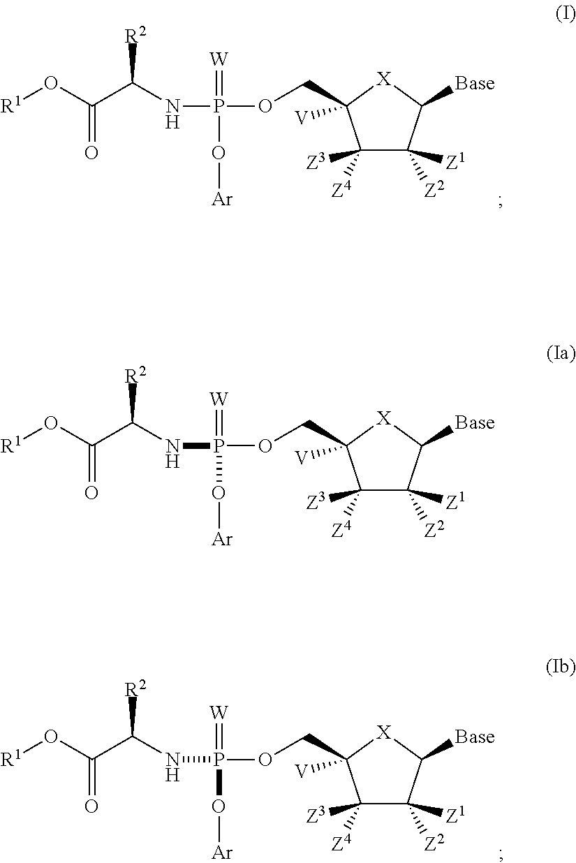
[R1]OC(C(NP(=[W])(OCC1([V])C([Z3])([Z4])C([Z1])([Z2])C([Base])[X]1)O[Ar])[R2])=O.[R1]OC(C(NP(=[W])(OCC1([V])C([Z3])([Z4])C([Z1])([Z2])C([Base])[X]1)O[Ar])[R2])=O.[R1]OC(C(NP(=[W])(OCC1([V])C([Z3])([Z4])C([Z1])([Z2])C([Base])[X]1)O[Ar])[R2])=O
